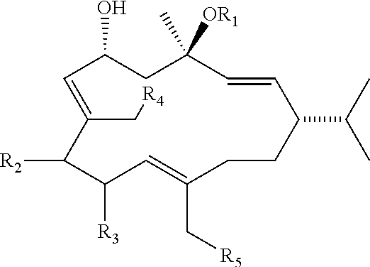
C1=CC(C)([OR1])CC(O)C=C(C[R4])C([R2])C([R3])C=C(C[R5])CCC1C(C)C
